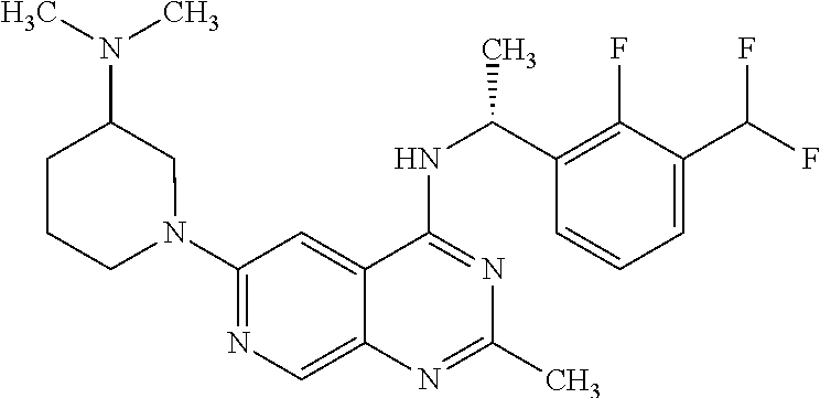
C1(N2CC(N(C)C)CCC2)=NC=C2C(=C1)C(NC(C1=C(F)C(C(F)F)=CC=C1)C)=NC(C)=N2
